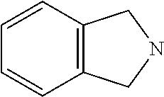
C12=C(CNC1)C=CC=C2
